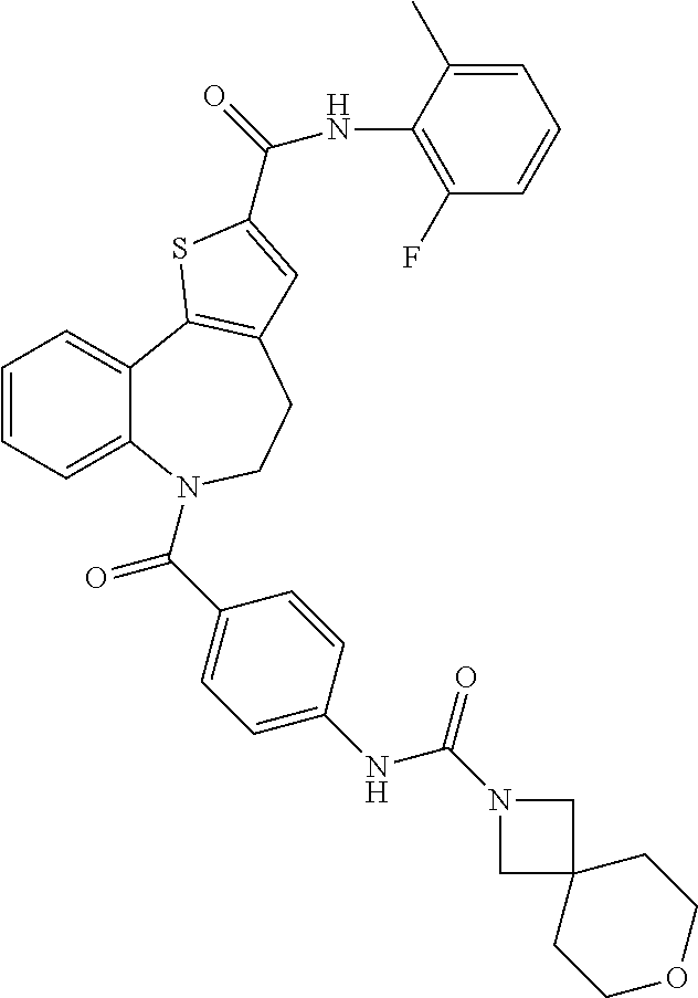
C1=CC=C2C(=C1)C1=C(CCN2C(C2=CC=C(NC(N3CC4(C3)CCOCC4)=O)C=C2)=O)C=C(C(=O)NC2=C(F)C=CC=C2C)S1
